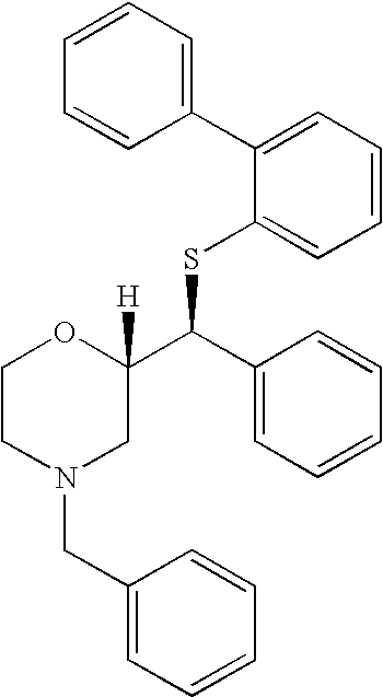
C1(C2=CC=CC=C2)=CC=CC=C1SC(C1([H])OCCN(CC2=CC=CC=C2)C1)C1=CC=CC=C1
